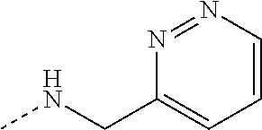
N(CC1=CC=CN=N1)C
